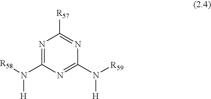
N1=C(N([R58])[H])N=C(N([R59])[H])N=C1[R57]
